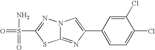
N12C(=NC(C3=CC=C(Cl)C(Cl)=C3)=C1)SC(S(=O)(N)=O)=N2
